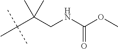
C(C(CNC(OC)=O)(C)C)(C)(C)C
